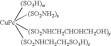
[CuPc]([(SO2NH2)x])([(SO2NHCH2CHOHCH2OH)y])([(SO2NHCH2CH2SO3H)z])[(SO3H)w]
